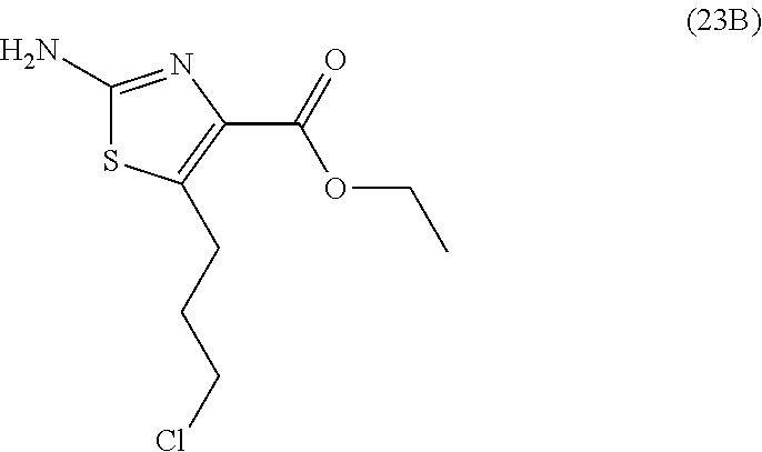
C1(N)=NC(C(=O)OCC)=C(CCCCl)S1
